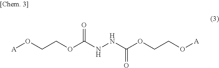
[A]OCCOC(NNC(OCCO[A])=O)=O
